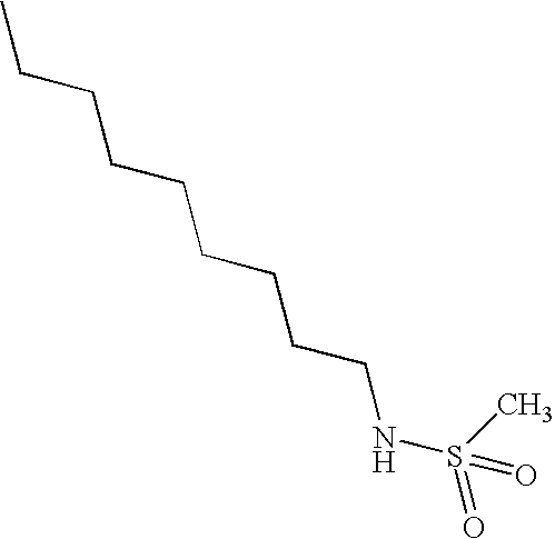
C(CCCCNS(=O)(C)=O)CCCC
